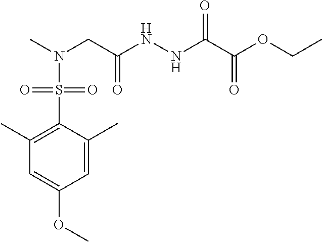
C1=C(C)C(S(N(C)CC(NNC(C(OCC)=O)=O)=O)(=O)=O)=C(C)C=C1OC
